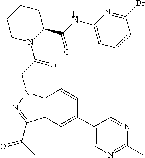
C12=C(N(CC(=O)N3C(C(NC4=CC=CC(Br)=N4)=O)CCCC3)N=C1C(=O)C)C=CC(C1=CN=C(C)N=C1)=C2
